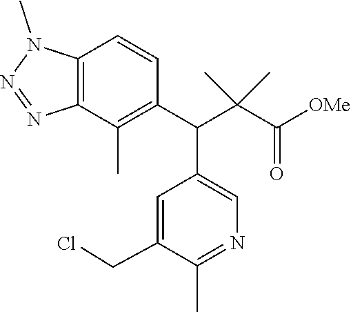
C12=C(C(C)=C(C(C(C([OMe])=O)(C)C)C3=CN=C(C)C(CCl)=C3)C=C1)N=NN2C
